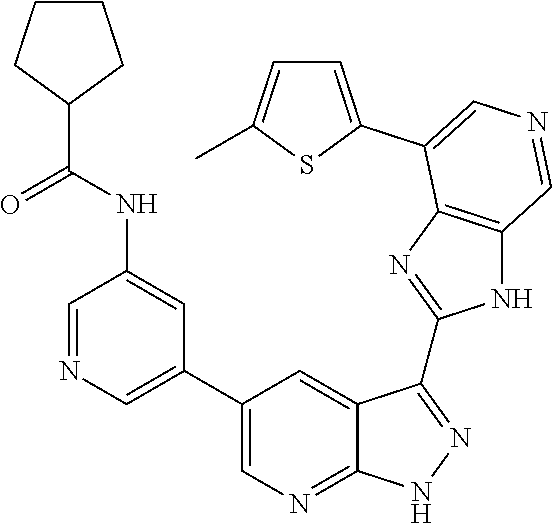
C1=NC=C(C2=CN=C3C(=C2)C(C2=NC4=C(N2)C=NC=C4C2=CC=C(C)S2)=NN3)C=C1NC(C1CCCC1)=O
